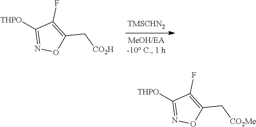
[THPO]C1=NOC(C[CO2H])=C1F.[THPO]C1=NOC(C[CO2Me])=C1F
